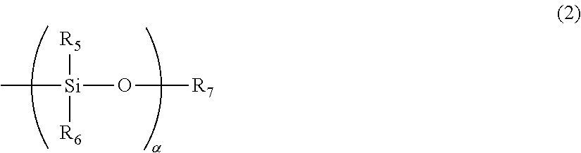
[Si](O[R7])(C)([R5])[R6]
